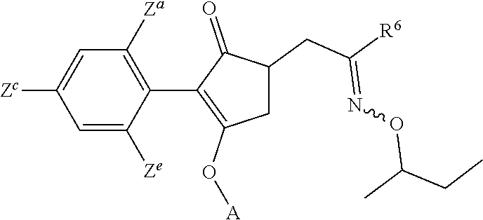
C1=C([Ze])C(C2=C(O[A])CC(CC([R6])=NOC(CC)C)C2=O)=C([Za])C=C1[Zc]
